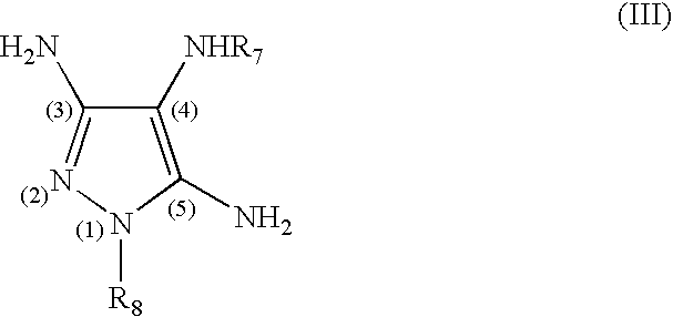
C1(N)=NN([R8])C(N)=C1[NHR7]
